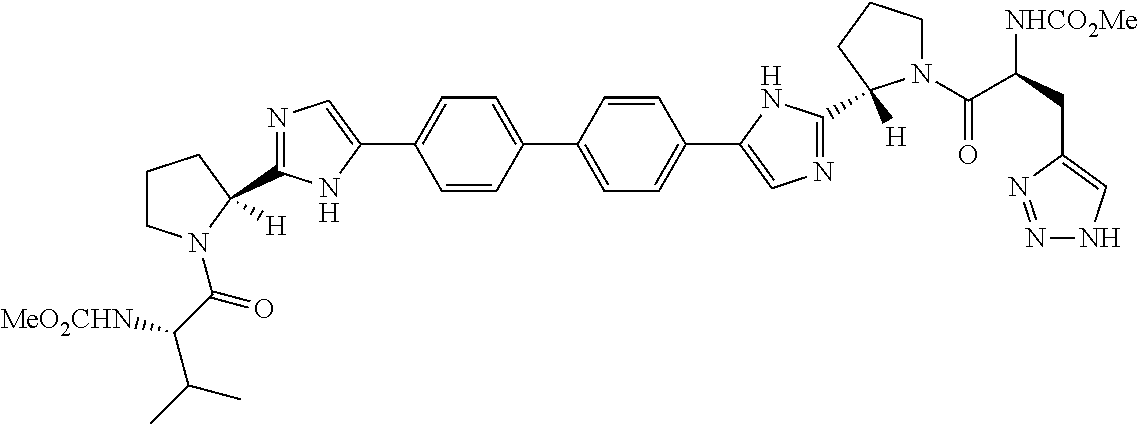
C1=CC(C2=CC=C(C3=CN=C(C4([H])N(C(C(CC5=CNN=N5)[NHCO2Me])=O)CCC4)N3)C=C2)=CC=C1C1=CN=C(C2([H])CCCN2C(C(C(C)C)[MeO2CHN])=O)N1
